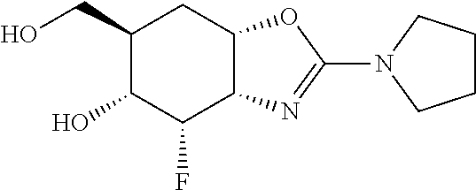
C1(CO)C(O)C(F)C2C(C1)OC(N1CCCC1)=N2
